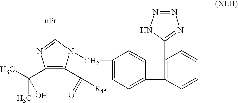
C1(C(C)(C)O)=C(C(=O)[R45])N(CC2=CC=C(C3=C(C4=NN=NN4)C=CC=C3)C=C2)C([nPr])=N1
